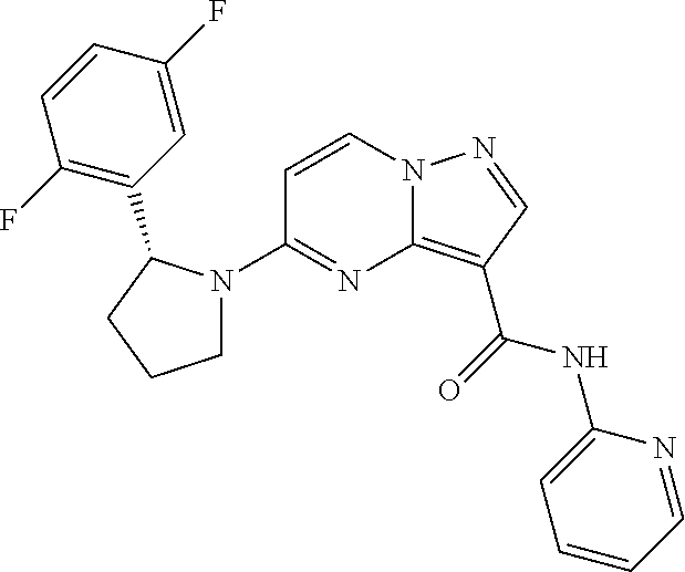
C12=C(C(=O)NC3=CC=CC=N3)C=NN1C=CC(N1CCCC1C1=C(F)C=CC(F)=C1)=N2
